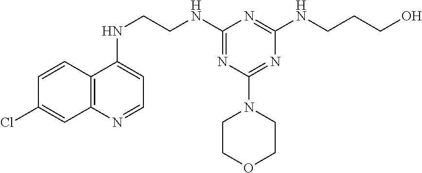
C1=CC2=C(C=C1Cl)N=CC=C2NCCNC1=NC(N2CCOCC2)=NC(NCCCO)=N1
